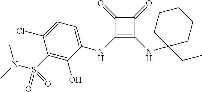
C1(=O)C(NC2=CC=C(Cl)C(S(N(C)C)(=O)=O)=C2O)=C(NC2(CC)CCCCC2)C1=O
